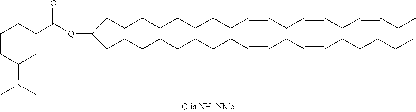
C(CCCCCCCCC(CCCCCCCCC=CCC=CCCCCC)[Q]C(C1CC(N(C)C)CCC1)=O)=CCC=CCC=CCC
